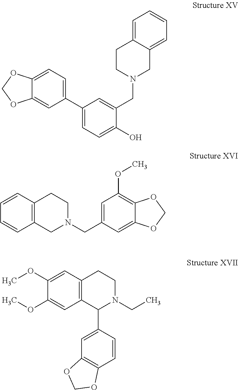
C1(C2=CC=C3C(=C2)OCO3)=CC=C(O)C(CN2CC3=CC=CC=C3CC2)=C1.C1=CC2=C(C=C1)CN(CC1=CC(OC)=C3C(=C1)OCO3)CC2.C1(OC)=CC2=C(C=C1OC)C(C1=CC3=C(C=C1)OCO3)N(CC)CC2
